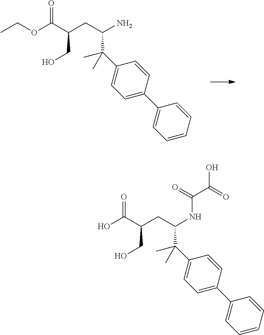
C(OC(C(CC(N)C(C1=CC=C(C2=CC=CC=C2)C=C1)(C)C)CO)=O)C.OC(C(CC(NC(C(=O)O)=O)C(C1=CC=C(C2=CC=CC=C2)C=C1)(C)C)CO)=O
